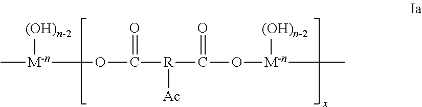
[M-n](C)(OC([R](C(O[M-n](C)[(OH)n-2])=O)[Ac])=O)[(OH)n-2]
